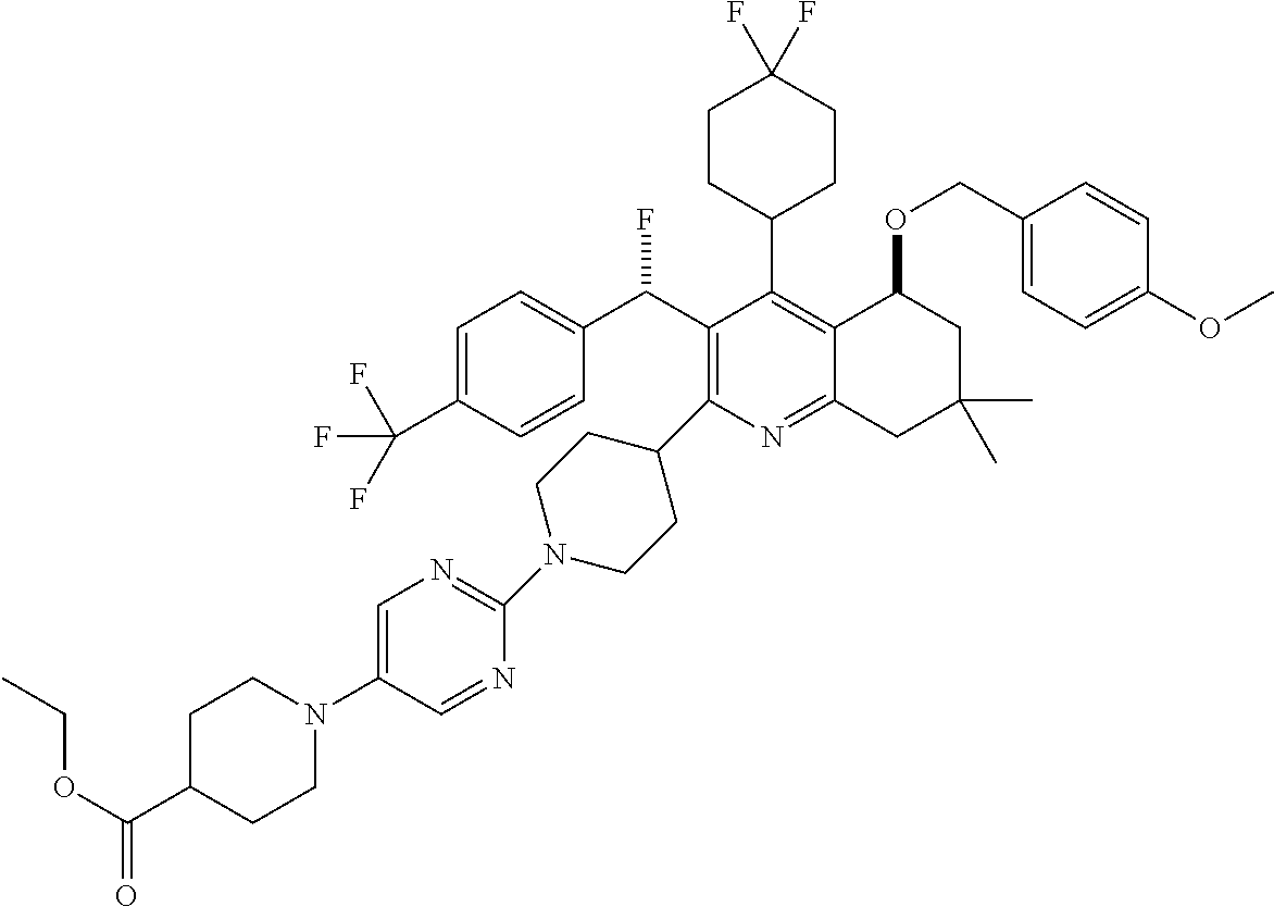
C1=C(C(F)(F)F)C=CC(C(C2=C(C3CCN(C4=NC=C(N5CCC(C(OCC)=O)CC5)C=N4)CC3)N=C3C(=C2C2CCC(F)(F)CC2)C(OCC2=CC=C(OC)C=C2)CC(C)(C)C3)F)=C1
